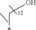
OC*
